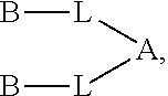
[A]([L]B)[L]B
